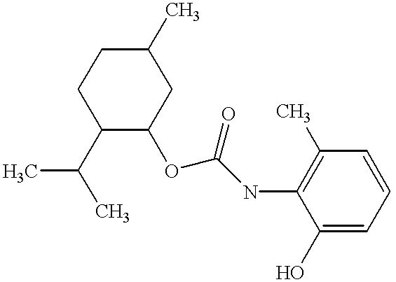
C1(C(C)C)C(OC(NC2=C(C)C=CC=C2O)=O)CC(C)CC1
